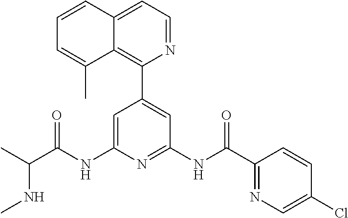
C1=C(NC(C(C)NC)=O)N=C(NC(C2=NC=C(Cl)C=C2)=O)C=C1C1=C2C(=CC=N1)C=CC=C2C
